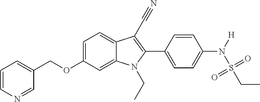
C1=C(OCC2=CC=CN=C2)C=C2C(=C1)C(C#N)=C(C1=CC=C(N(S(CC)(=O)=O)[H])C=C1)N2CC
